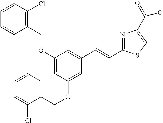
O(C1=CC(OCC2=CC=CC=C2Cl)=CC(C=CC2=NC(C(=O)O)=CS2)=C1)CC1=C(Cl)C=CC=C1
